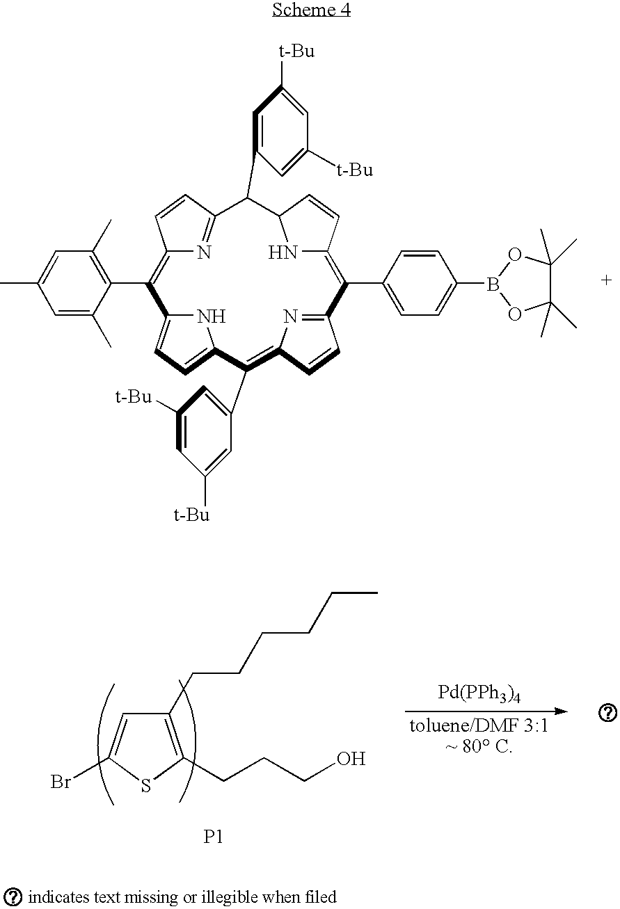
C12=C(C3=C(C)C=C(C)C=C3C)C3=CC=C(N3)C(C3=CC([t-Bu])=CC([t-Bu])=C3)=C3N=C(C=C3)C(C3=CC=C(B4OC(C)(C)C(C)(C)O4)C=C3)=C3NC(C(C4=CC([t-Bu])=CC([t-Bu])=C4)C(=N1)C=C2)C=C3.C1(CCCCCC)=C(CCCO)SC(Br)=C1.[P1].[Pd(PPh3)4]
